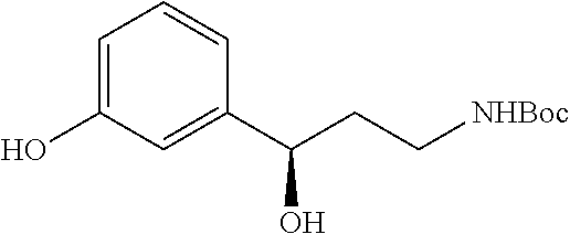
C1=C(O)C=C(C(CC[NHBoc])O)C=C1
